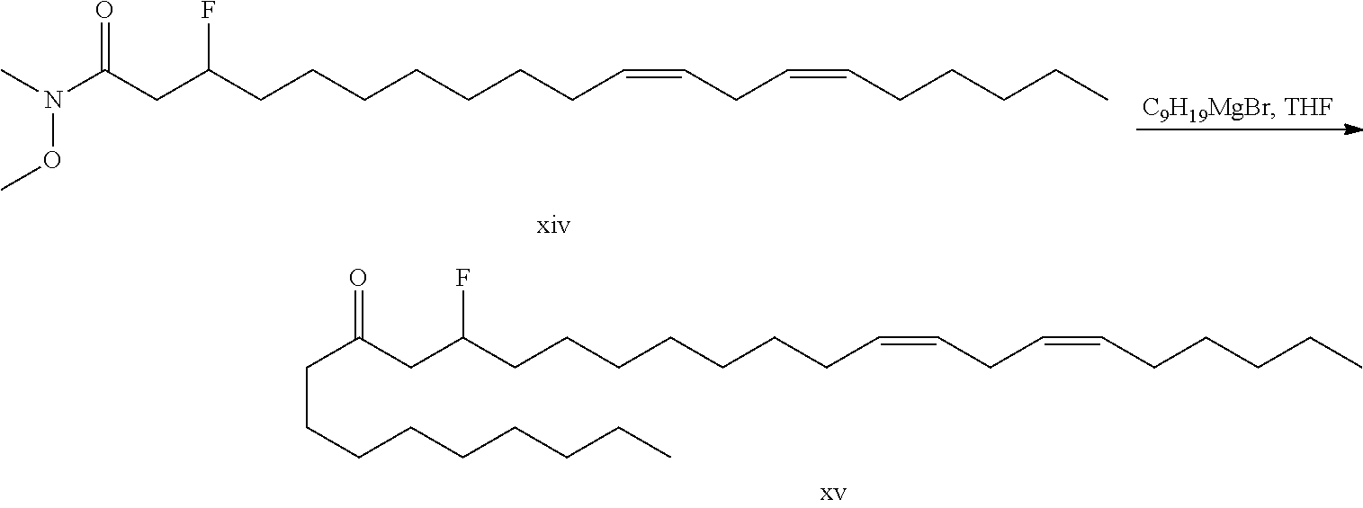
C(=CCC=CCCCCC)CCCCCCCC(CC(CCCCCCCCC)=O)F.C(=CCC=CCCCCC)CCCCCCCC(CC(N(C)OC)=O)F
